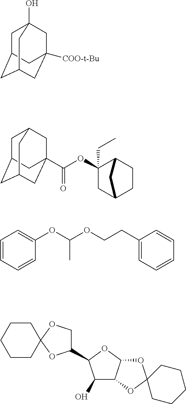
C1C2CC3CC([COO-t-Bu])(CC1(O)C3)C2.C1C2CC3CC(C(OC4(CC)CC5CCC4C5)=O)(CC1C3)C2.C1=CC=CC(OC(C)OCCC2=CC=CC=C2)=C1.C1CC2(CCC1)OCC(C1C(O)C3C(O1)OC1(O3)CCCCC1)O2
